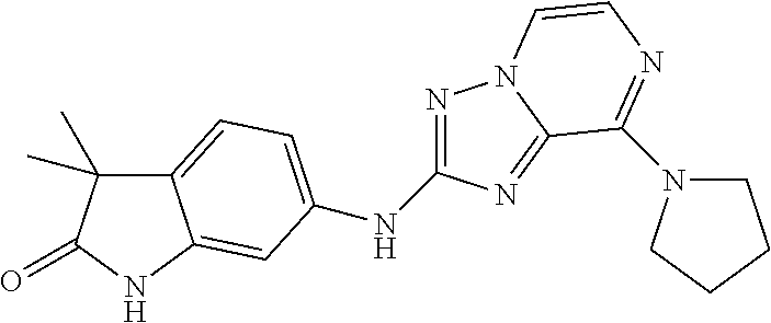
C12=CC=C(NC3=NN4C(=N3)C(N3CCCC3)=NC=C4)C=C1NC(=O)C2(C)C
